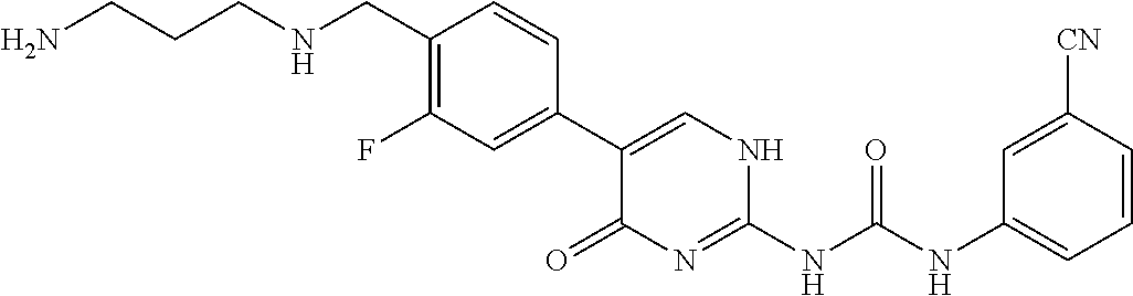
NCCCNCC1=C(F)C=C(C2=CNC(NC(NC3=CC=CC([CN])=C3)=O)=NC2=O)C=C1
